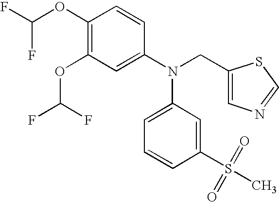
C1(OC(F)F)=C(OC(F)F)C=C(N(CC2=CN=CS2)C2=CC=CC(S(C)(=O)=O)=C2)C=C1
